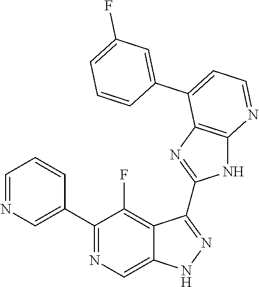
C1=NC=C(C2=NC=C3C(=C2F)C(C2=NC4=C(N2)N=CC=C4C2=CC(F)=CC=C2)=NN3)C=C1
